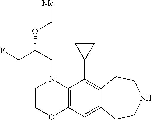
C(N1CCOC2=C1C(C1CC1)=C1C(=C2)CCNCC1)C(OC[Me])CF
